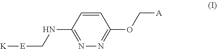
C1=CC(NC[E][K])=NN=C1OC[A]
